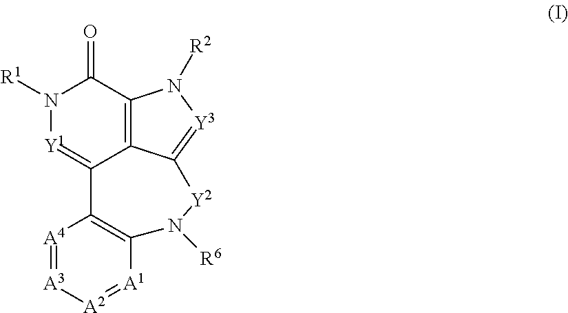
N1([R1])[Y1]=C2C3=C(C1=O)N([R2])[Y3]=C3[Y2]N([R6])C1=C2[A4]=[A3][A2]=[A1]1
